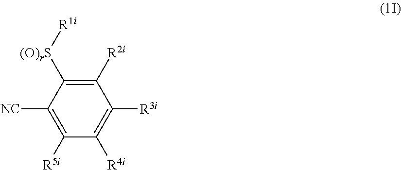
C1([R5i])=C([NC])C([(O)rS][R1i])=C([R2i])C([R3i])=C1[R4i]
